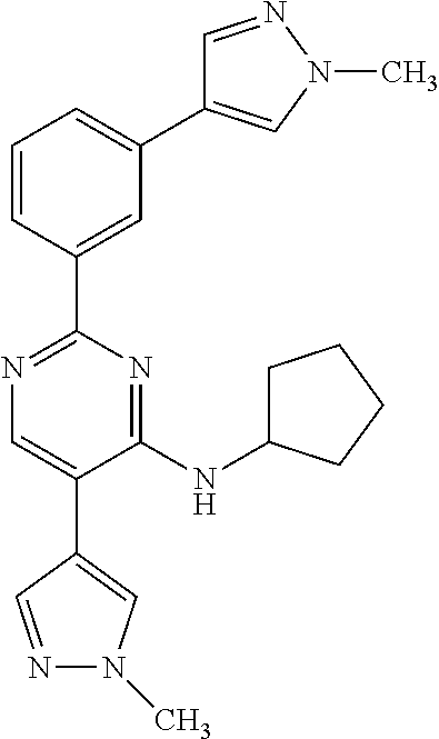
C1=CC(C2=NC=C(C3=CN(C)N=C3)C(NC3CCCC3)=N2)=CC(C2=CN(C)N=C2)=C1
